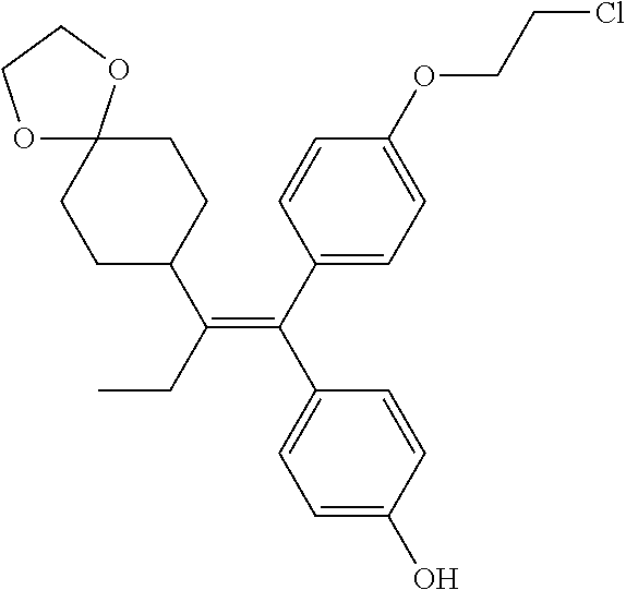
C1C(C(CC)=C(C2=CC=C(O)C=C2)C2=CC=C(OCCCl)C=C2)CCC2(C1)OCCO2
